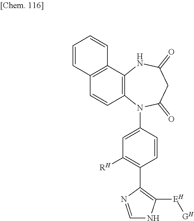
C12=C(C3=C(C=C1)C=CC=C3)NC(=O)CC(=O)N2C1=CC([RH])=C(C2=C([EH][GH])NC=N2)C=C1
